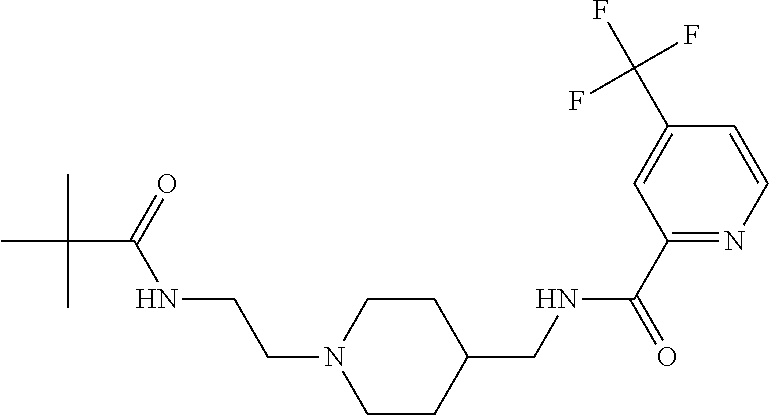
CC(C(=O)NCCN1CCC(CNC(C2=NC=CC(C(F)(F)F)=C2)=O)CC1)(C)C
